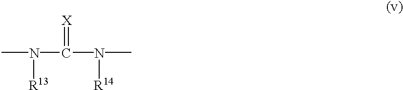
CN(C(N(C)[R14])=[X])[R13]
